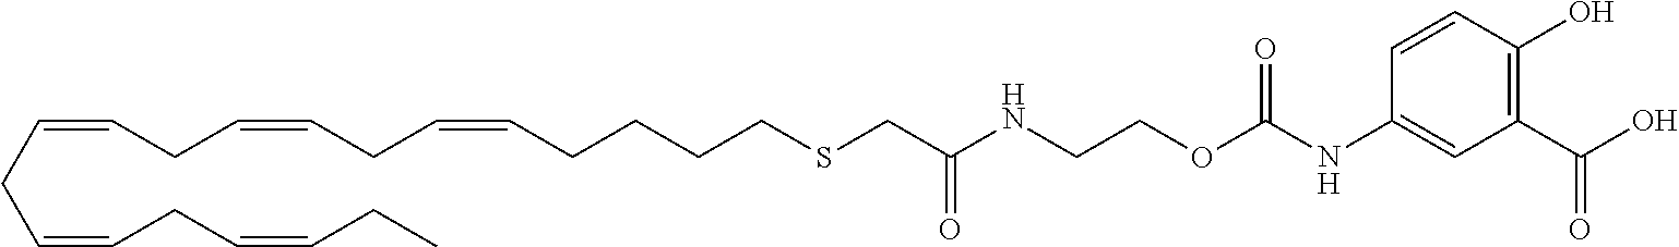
C1(C(O)=O)=C(O)C=CC(NC(OCCNC(CSCCCCC=CCC=CCC=CCC=CCC=CCC)=O)=O)=C1
